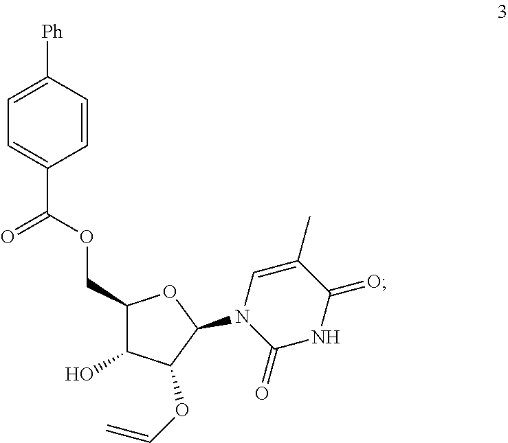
N1(C2C(OC=C)C(O)C(COC(=O)C3=CC=C([Ph])C=C3)O2)C(=O)NC(=O)C(C)=C1
